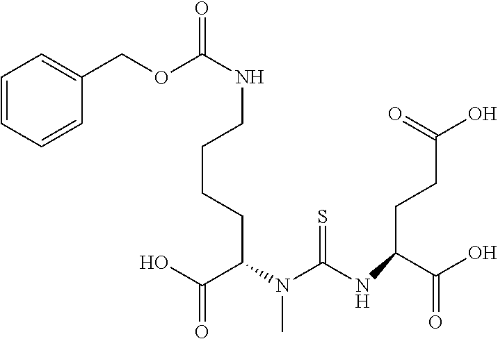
C1=CC=CC(COC(NCCCCC(N(C(NC(C(=O)O)CCC(=O)O)=S)C)C(O)=O)=O)=C1
